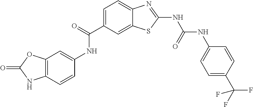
C1=CC2=C(C=C1NC(=O)C1=CC=C3C(=C1)SC(NC(NC1=CC=C(C(F)(F)F)C=C1)=O)=N3)OC(=O)N2
